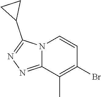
N12C(=NN=C1C1CC1)C(C)=C(Br)C=C2
